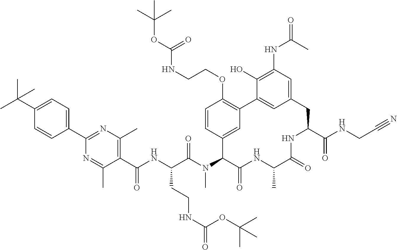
CC(C1=CC=C(C2=NC(C)=C(C(=O)NC(CCNC(=O)OC(C)(C)C)C(=O)N(C)C3C4=CC(=C(OCCNC(OC(C)(C)C)=O)C=C4)C4=CC(=CC(NC(C)=O)=C4O)CC(C(=O)NCC#N)NC(=O)C(C)NC3=O)C(C)=N2)C=C1)(C)C
